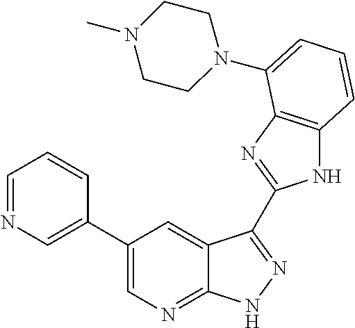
C1(C2=CN=CC=C2)=CN=C2C(=C1)C(C1=NC3=C(N1)C=CC=C3N1CCN(C)CC1)=NN2
